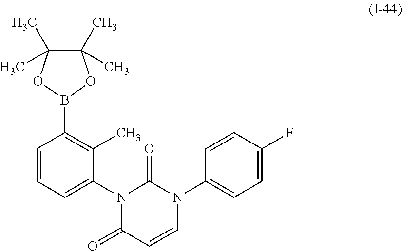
N1(C2=CC=C(F)C=C2)C=CC(=O)N(C2=CC=CC(B3OC(C)(C)C(C)(C)O3)=C2C)C1=O
